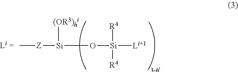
C[Z][Si]([(OR3)hi])O[Si]([R4])([R4])[Li+1]
